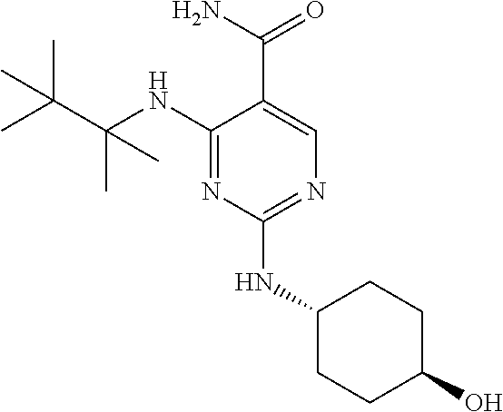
C1(NC(C(C)(C)C)(C)C)=NC(NC2CCC(O)CC2)=NC=C1C(N)=O
